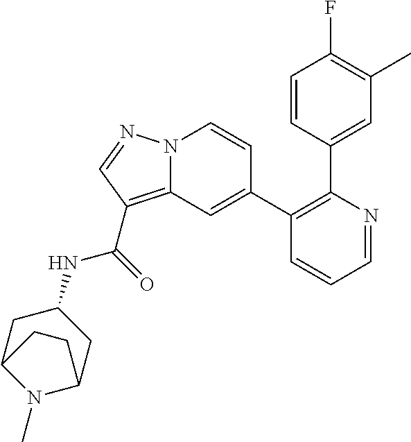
C1=NC(C2=CC(C)=C(F)C=C2)=C(C2=CC3=C(C(=O)NC4CC5N(C)C(C4)CC5)C=NN3C=C2)C=C1
